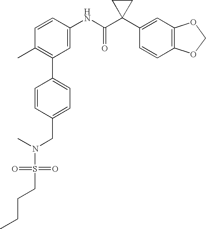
C1(NC(C2(C3=CC4=C(C=C3)OCO4)CC2)=O)=CC(C2=CC=C(CN(C)S(CCCC)(=O)=O)C=C2)=C(C)C=C1
